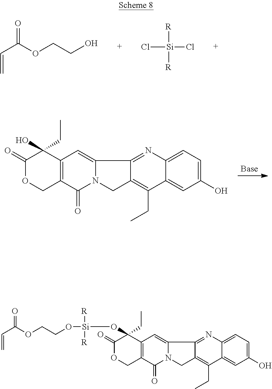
[R][Si](Cl)([R])Cl.C=CC(OCCO)=O.C1(=O)OCC2=C(C1(O)CC)C=C1N(C2=O)CC2=C(CC)C3=CC(O)=CC=C3N=C12.C1(=O)OCC2=C(C=C3N(C2=O)CC2=C(CC)C4=CC(O)=CC=C4N=C32)C1(O[Si](OCCOC(C=C)=O)([R])[R])CC
